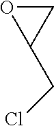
O1C(CCl)C1
